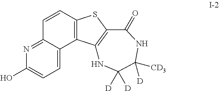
C1=C2C(=NC(O)=C1)C=CC1=C2C2=C(S1)C(=O)NC([CD3])([D])C([D])([D])N2
